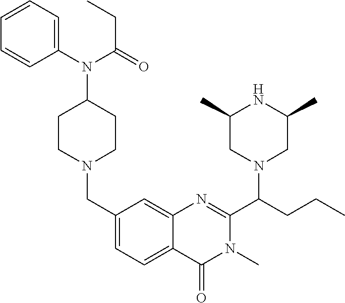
C1(CN2CCC(N(C3=CC=CC=C3)C(=O)CC)CC2)=CC=C2C(=C1)N=C(C(CCC)N1CC(C)NC(C)C1)N(C)C2=O
